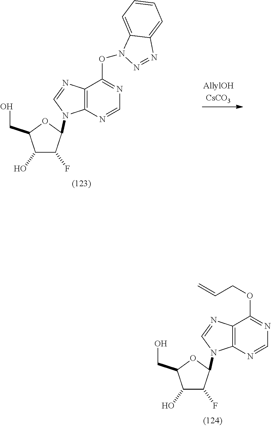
C1(O)C(F)C(N2C3=C(C(OCC=C)=NC=N3)N=C2)OC1CO.C1(O)C(F)C(N2C3=C(C(ON4N=NC5=CC=CC=C45)=NC=N3)N=C2)OC1CO
